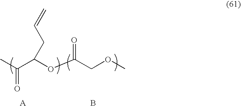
CC(=O)C(OC(COC)=O)CC=C.B
